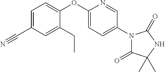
C1=C(C#N)C=C(CC)C(OC2=CC=C(N3C(=O)C(C)(C)NC3=O)C=N2)=C1
